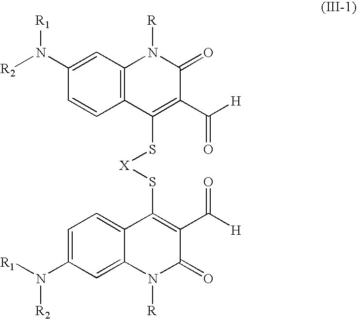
[R2]N(C1=CC2=C(C=C1)C(S[X]SC1=C(C([H])=O)C(=O)N([R])C3=CC(N([R1])[R2])=CC=C13)=C(C([H])=O)C(=O)N2[R])[R1]
